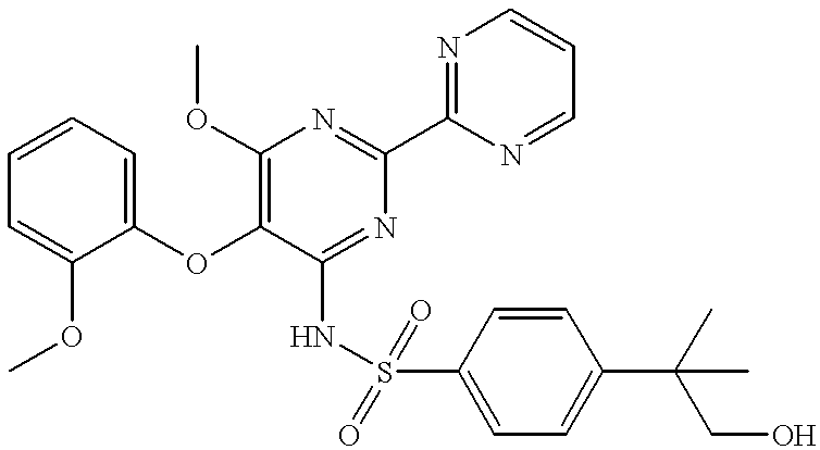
C1=CC=C(OC2=C(OC)N=C(C3=NC=CC=N3)N=C2NS(C2=CC=C(C(CO)(C)C)C=C2)(=O)=O)C(OC)=C1
